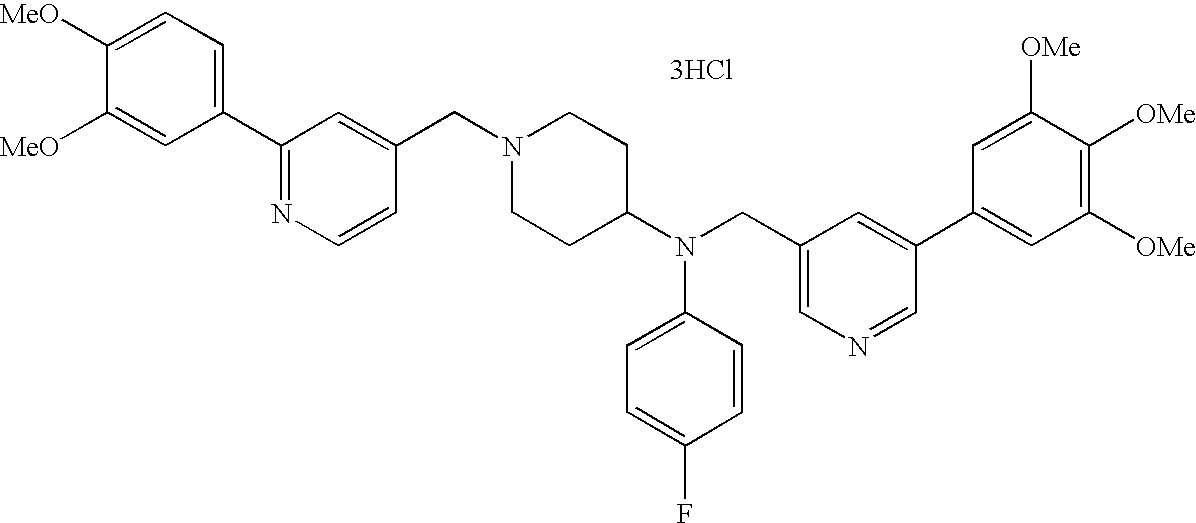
N1(CC2=CC(C3=CC=C([MeO])C([MeO])=C3)=NC=C2)CCC(N(CC2=CN=CC(C3=CC([OMe])=C([OMe])C([OMe])=C3)=C2)C2=CC=C(F)C=C2)CC1.[3HCl]
